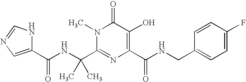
C1(C(NC(C2=NC(C(NCC3=CC=C(F)C=C3)=O)=C(O)C(=O)N2C)(C)C)=O)=CN=CN1
